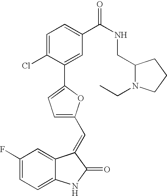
C1(F)=CC=C2C(=C1)C(=CC1=CC=C(C3=CC(C(NCC4N(CC)CCC4)=O)=CC=C3Cl)O1)C(=O)N2
